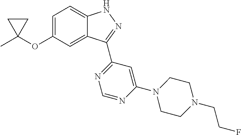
CC1(OC2=CC=C3C(=C2)C(C2=NC=NC(N4CCN(CCF)CC4)=C2)=NN3)CC1
